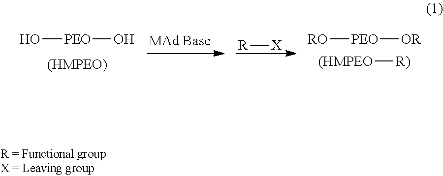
O[PEO]O.[R][X].[RO][PEO][OR].[(HMPEO][R)]
